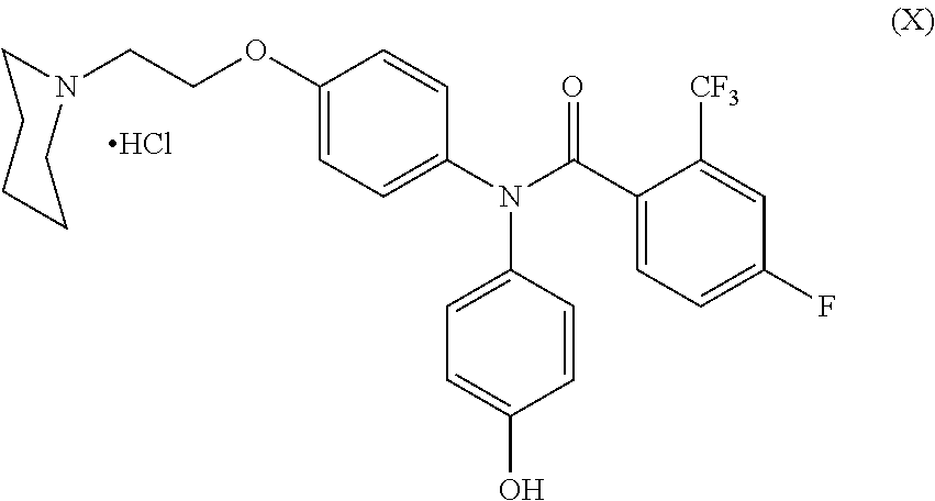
C1(N(C(C2=CC=C(F)C=C2[CF3])=O)C2=CC=C(O)C=C2)=CC=C(OCCN2CCCCC2)C=C1.Cl
